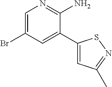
C1=C(Br)C=C(C2=CC(C)=NS2)C(N)=N1
